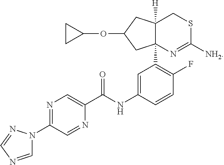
C12([H])C(C3=C(F)C=CC(NC(C4=CN=C(N5C=NC=N5)C=N4)=O)=C3)(CC(OC3CC3)C1)N=C([NH2])SC2
